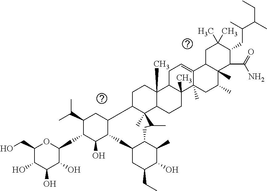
C1(CO)C(O)C(O)C(O)C(CC2C(O)C3C(CC2C(C)C)CC2C(C)(C4C(C)(CC2)C2C(C)(CC4)C4(C)C(=CC2)C2C(C)(C(C)C4)C(C(=O)N)C(CC(C(C)CC)C)C(C)(C)C2)C(C)CC2C(C3)CC(CC)C(O)C2C)O1
